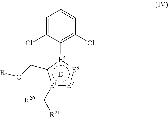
C1=C(Cl)C([E4]2c(CO[R])[E1](C([R21])[R20]):[E2]:[E3]:2)=C(Cl)C=C1.[D]
